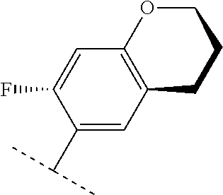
C1(C(C)C)=CC2=C(C=C1F)OCCC2
